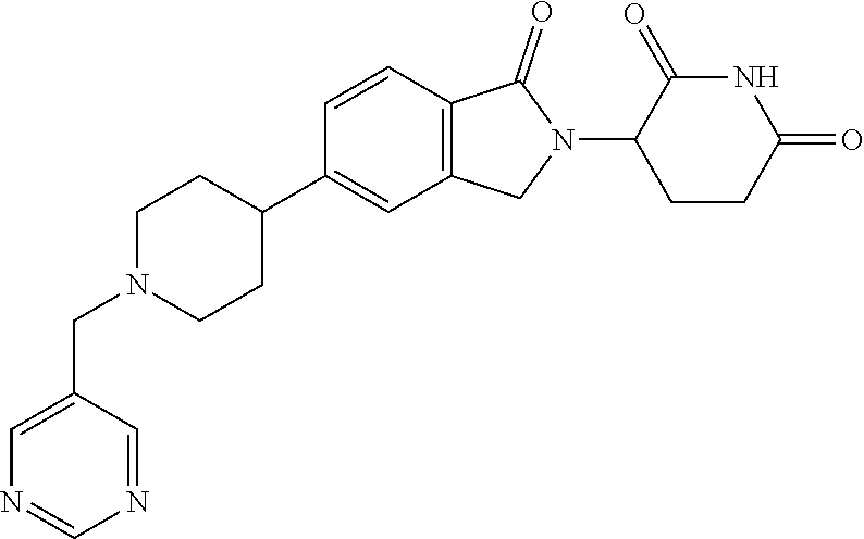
C1N(CC2=CN=CN=C2)CCC(C2=CC3=C(C=C2)C(=O)N(C2CCC(=O)NC2=O)C3)C1
